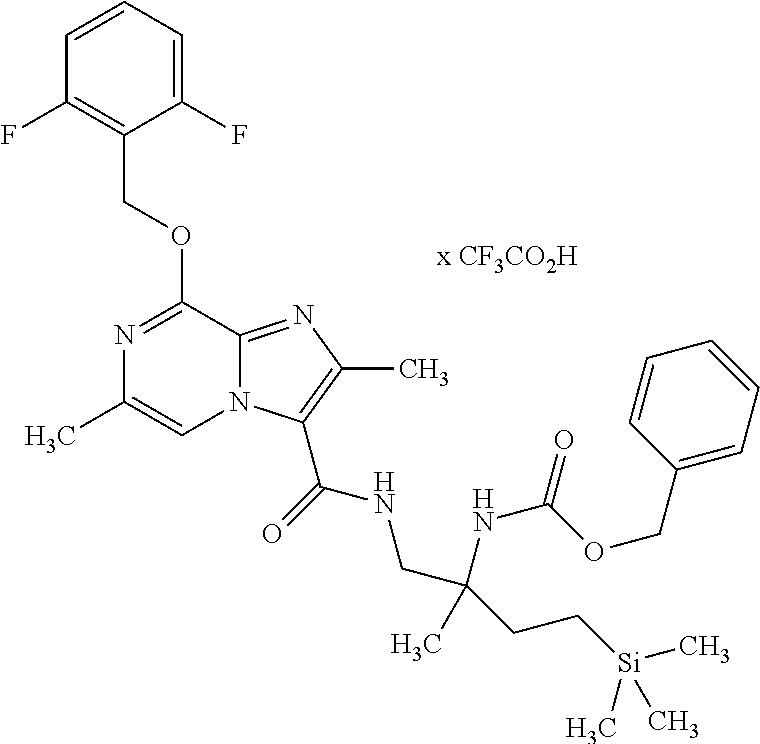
C1(F)=CC=CC(F)=C1COC1=NC(C)=CN2C1=NC(C)=C2C(NCC(NC(OCC1=CC=CC=C1)=O)(C)CC[Si](C)(C)C)=O
